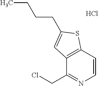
C1=CC2=C(C(CCl)=N1)C=C(CCCC)S2.Cl
